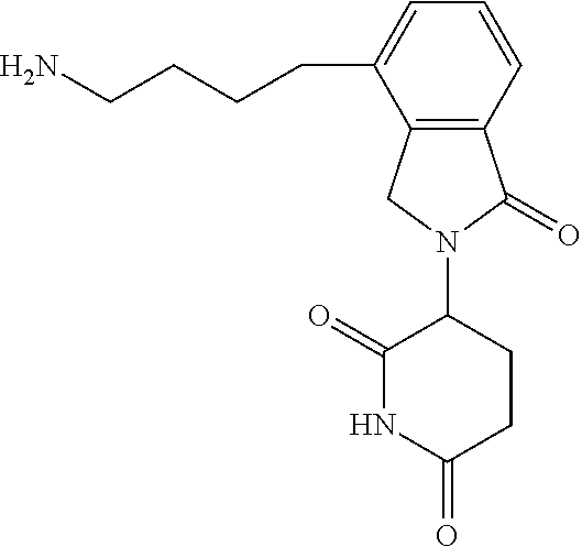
C12=C(C=CC=C1CCCCN)C(=O)N(C1C(=O)NC(=O)CC1)C2
